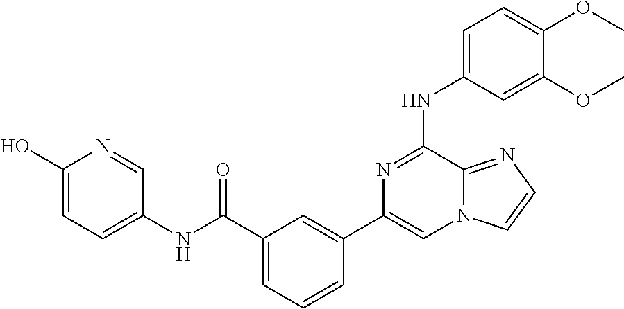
C1=C(NC2=NC(C3=CC(C(=O)NC4=CC=C(O)N=C4)=CC=C3)=CN3C2=NC=C3)C=C(OC)C(OC)=C1
